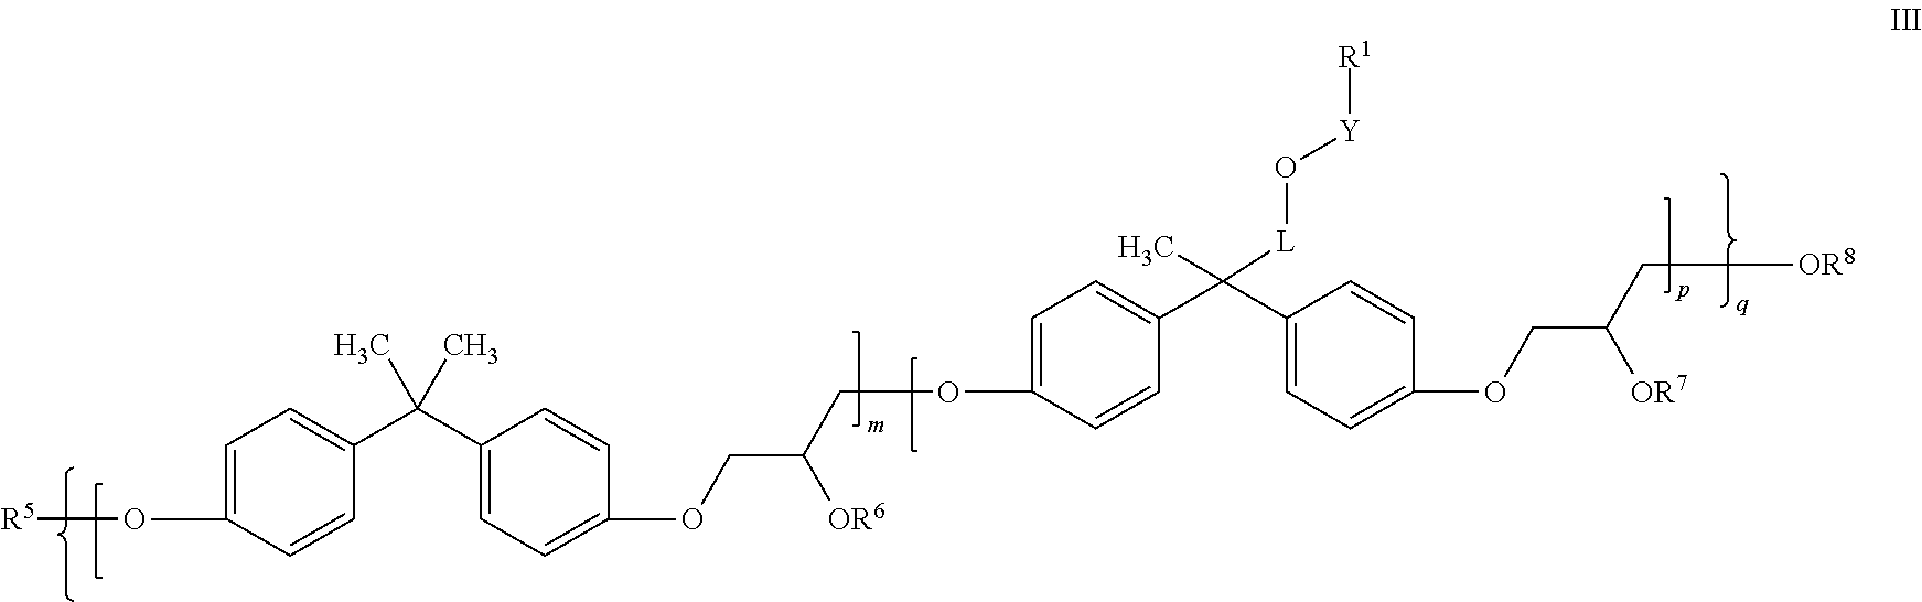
C1=C(O[R5])C=CC(C(C2=CC=C(OCC(COC3=CC=C(C(C4=CC=C(OCC([OR7])C[OR8])C=C4)(C)[L]O[Y][R1])C=C3)[OR6])C=C2)(C)C)=C1
